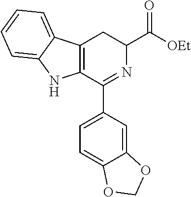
C12=C(C(C3=CC=C4C(=C3)OCO4)=NC(C(=O)[OEt])C1)NC1=CC=CC=C21
